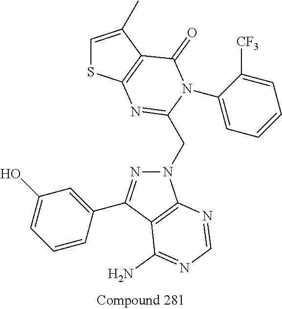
C1=C(C)C2=C(S1)N=C(CN1N=C(C3=CC(O)=CC=C3)C3=C1N=CN=C3N)N(C1=CC=CC=C1[CF3])C2=O
